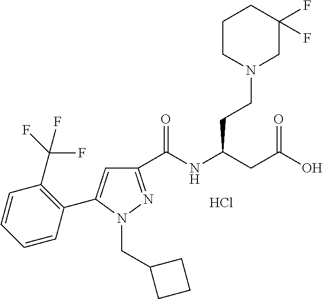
C1(C(NC(CC(O)=O)CCN2CC(F)(F)CCC2)=O)=NN(CC2CCC2)C(C2=C(C(F)(F)F)C=CC=C2)=C1.Cl
